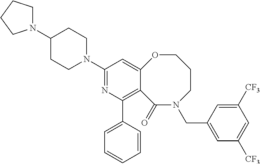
C1(N2CCC(N3CCCC3)CC2)=NC(C2=CC=CC=C2)=C2C(=C1)OCCCN(CC1=CC([CF3])=CC([CF3])=C1)C2=O
